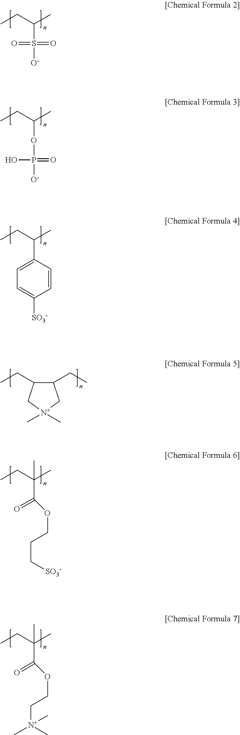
CCC(C)S([O-])(=O)=O.CCC(C)OP([O-])(=O)O.CCC(C)C1=CC=C([SO3-])C=C1.CCC(C)(C(=O)OCCC[SO3-])C.C1(CC)C(CC)C[N+](C)(C)C1.CCC(C)(C(=O)OCC[N+](C)(C)C)C
